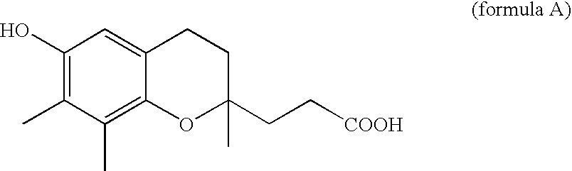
C1(O)=C(C)C(C)=C2C(=C1)CCC(CC[COOH])(C)O2
